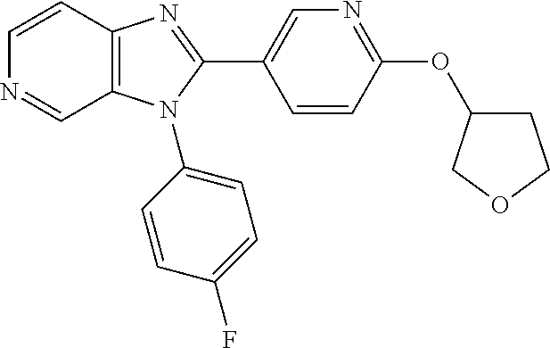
C12=C(N(C3=CC=C(F)C=C3)C(C3=CN=C(OC4CCOC4)C=C3)=N1)C=NC=C2
